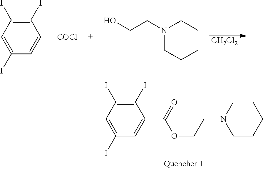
C1(I)=C(I)C=C(I)C=C1C(OCCN1CCCCC1)=O.[CH2Cl2].C1(I)=C(I)C=C(I)C=C1[COCl].N1(CCO)CCCCC1
